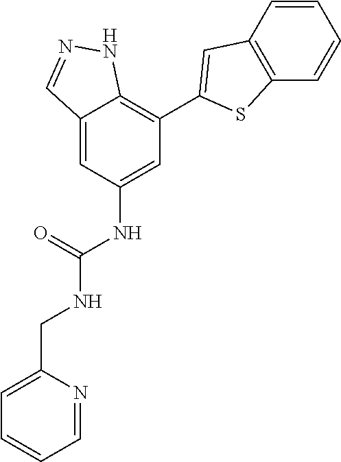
C12=CC(NC(NCC3=CC=CC=N3)=O)=CC(C3=CC4=C(S3)C=CC=C4)=C1NN=C2
